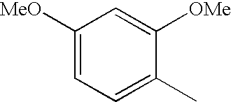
C1([MeO])=CC=C(C)C([OMe])=C1
